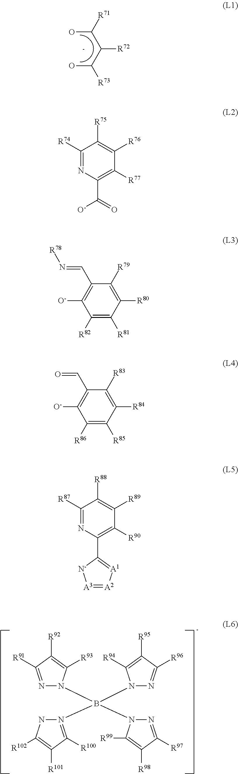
OC(C(C(O)[R73])[R72])[R71].N1=C([R91])C([R92])=C([R93])N1B(N1N=C([R96])C([R95])=C1[R94])(N1=C([R100])C([R101])=C([R102])N1)N1N=C([R97])C([R98])=C1[R99].C1([R74])=NC(C(=O)[O-])=C([R77])C([R76])=C1[R75].C1([R82])=C([R81])C([R80])=C([R79])C(C=N[R78])=C1[O-].C1([R86])=C([R85])C([R84])=C([R83])C(C=O)=C1[O-].C1([R87])=NC(C2=[A1][A2]=[A3][N-]2)=C([R90])C([R89])=C1[R88]
